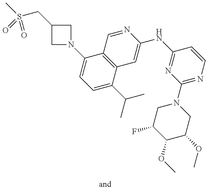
C1=C(C(C)C)C2=C(C(N3CC(CS(=O)(C)=O)C3)=C1)C=NC(NC1=NC(N3CC(F)C(OC)C(OC)C3)=NC=C1)=C2
